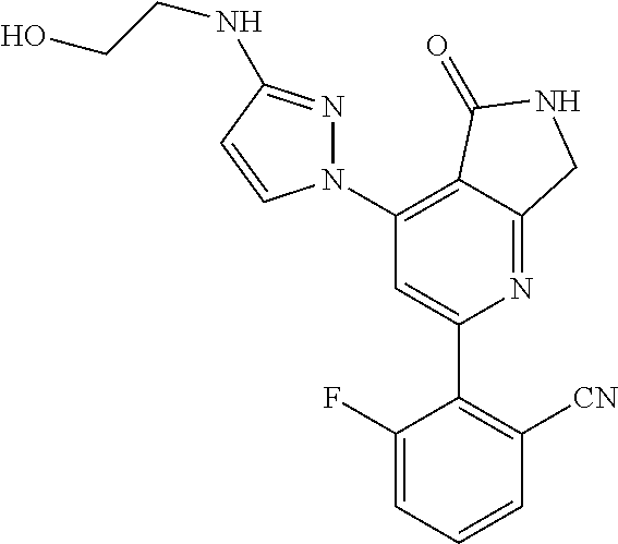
C1(C2=C([CN])C=CC=C2F)=CC(N2N=C(NCCO)C=C2)=C2C(=N1)CNC2=O
